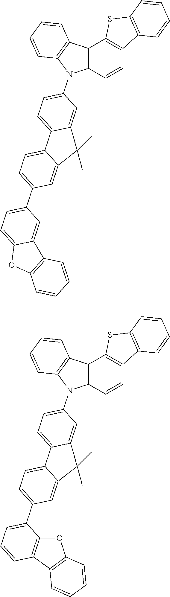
C12=C(C=CC3=C1SC1=C3C=CC=C1)N(C1=CC=C3C(=C1)C(C)(C)C1=CC(C4=CC=C5C(=C4)C4=C(O5)C=CC=C4)=CC=C31)C1=C2C=CC=C1.C12=C(C=CC3=C1SC1=C3C=CC=C1)N(C1=CC=C3C(=C1)C(C)(C)C1=CC(C4=CC=CC5=C4OC4=C5C=CC=C4)=CC=C31)C1=C2C=CC=C1
